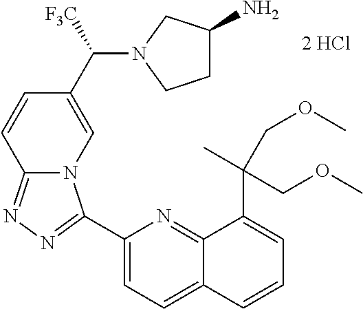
C12=NN=C(C3=CC=C4C(=N3)C(C(C)(COC)COC)=CC=C4)N1C=C(C([F3C])N1CCC(N)C1)C=C2
